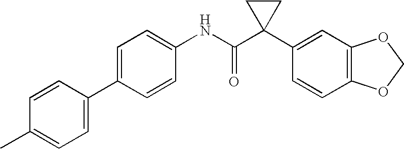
C1(NC(C2(C3=CC4=C(C=C3)OCO4)CC2)=O)=CC=C(C2=CC=C(C)C=C2)C=C1
